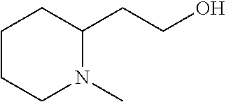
C1CCN(C)C(CCO)C1
